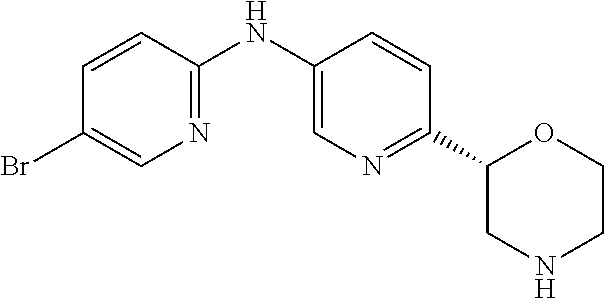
C1(NC2=CN=C(C3OCCNC3)C=C2)=NC=C(Br)C=C1
